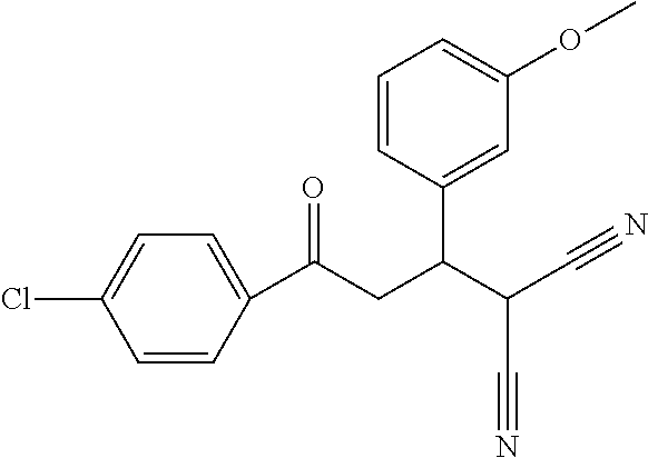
C1=CC(C(CC(C(C#N)C#N)C2=CC(OC)=CC=C2)=O)=CC=C1Cl
